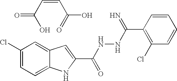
C1(Cl)=CC=C2C(=C1)C=C(C(NNC(C1=C(Cl)C=CC=C1)=N)=O)N2.O=C(C=CC(O)=O)O
